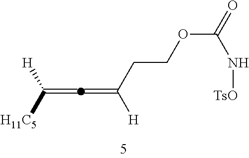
C(=C)([H])[H11C5].C(=C)(CCOC(=O)N[TsO])[H]
